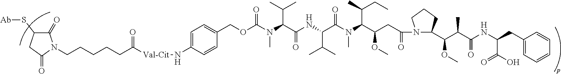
C1(=O)C(S[Ab])CC(=O)N1CCCCCC([Val-Cit]NC1=CC=C(COC(N(C(C(NC(C(N(C(C(CC(N2C(C(C(C(NC(CC3=CC=CC=C3)C(=O)O)=O)C)OC)CCC2)=O)OC)C(C)CC)C)=O)C(C)C)=O)C(C)C)C)=O)C=C1)=O
